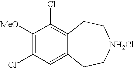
C1([MeO])=C(Cl)C=C2C(=C1Cl)CC[NH2Cl]CC2
